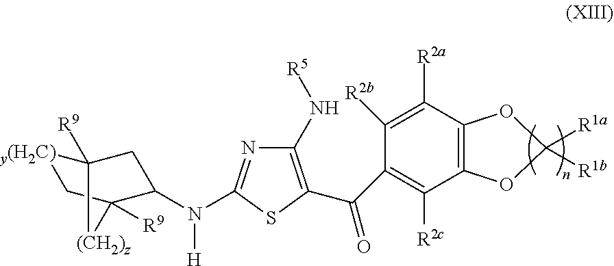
C12=C(C([R2a])=C([R2b])C(C(=O)C3=C(N[R5])N=C(N([H])C4CC5([R9])[y(H2C)]CC4([R9])[(CH2)z]5)S3)=C1[R2c])OC([R1a])([R1b])O2
